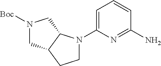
C1=C(N2CCC3C2CN([Boc])C3)N=C(N)C=C1
